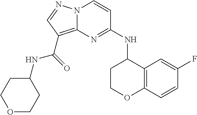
N(C1=NC2=C(C(NC3CCOCC3)=O)C=NN2C=C1)C1CCOC2=C1C=C(F)C=C2
